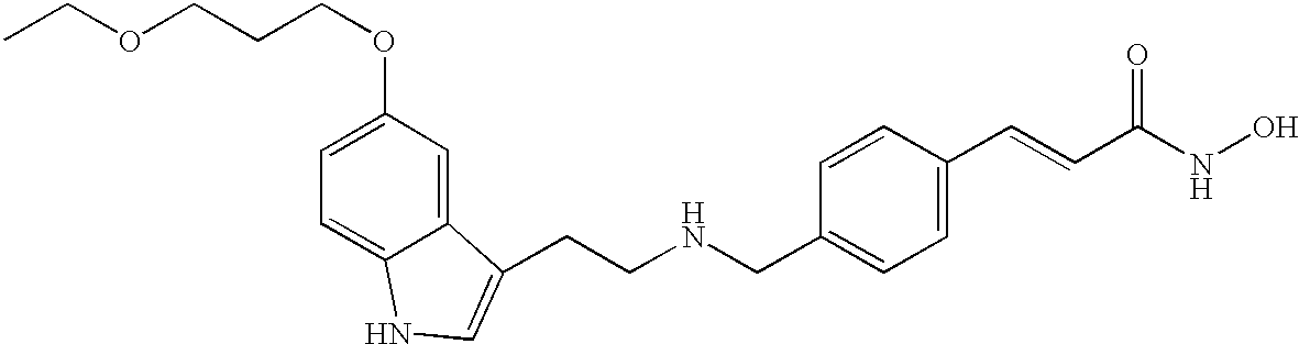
C1(OCCCOCC)=CC=C2C(=C1)C(CCNCC1=CC=C(C=CC(NO)=O)C=C1)=CN2
